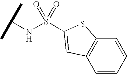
C(NS(=O)(=O)C1=CC2=C(C=CC=C2)S1)(C)C
